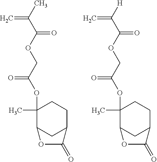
O(C1(C)C2CC(CC1)C(=O)O2)C(COC(C(C)=C)=O)=O.O(C1(C)C2CC(CC1)C(=O)O2)C(COC(C([H])=C)=O)=O
